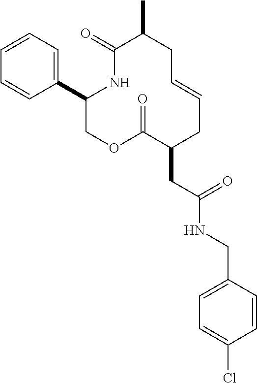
C1(C2=CC=CC=C2)COC(=O)C(CC(NCC2=CC=C(Cl)C=C2)=O)CC=CCC(C)C(=O)N1
